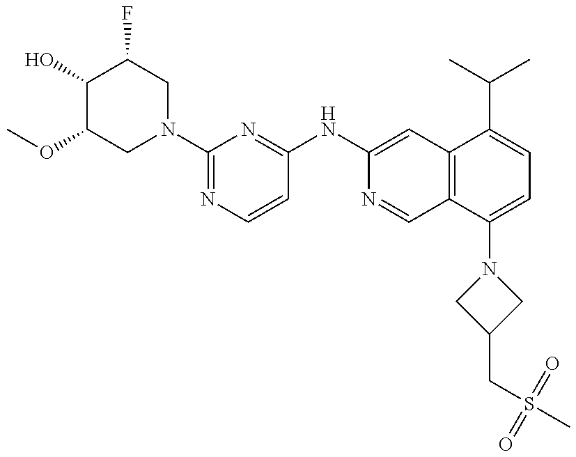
C1(O)C(OC)CN(C2=NC=CC(NC3=CC4=C(C=N3)C(N3CC(CS(C)(=O)=O)C3)=CC=C4C(C)C)=N2)CC1F
